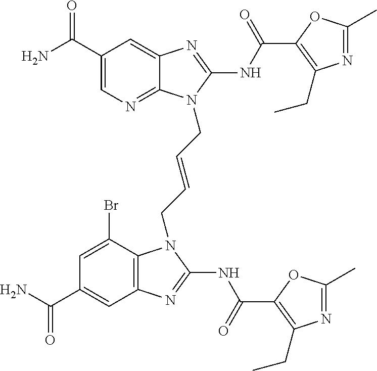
C1(C(N)=O)=CN=C2C(=C1)N=C(NC(=O)C1=C(CC)N=C(C)O1)N2CC=CCN1C2=C(C=C(C(N)=O)C=C2Br)N=C1NC(=O)C1=C(CC)N=C(C)O1
